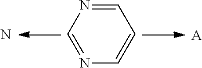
C1=NC=CC=N1.N.[A]
